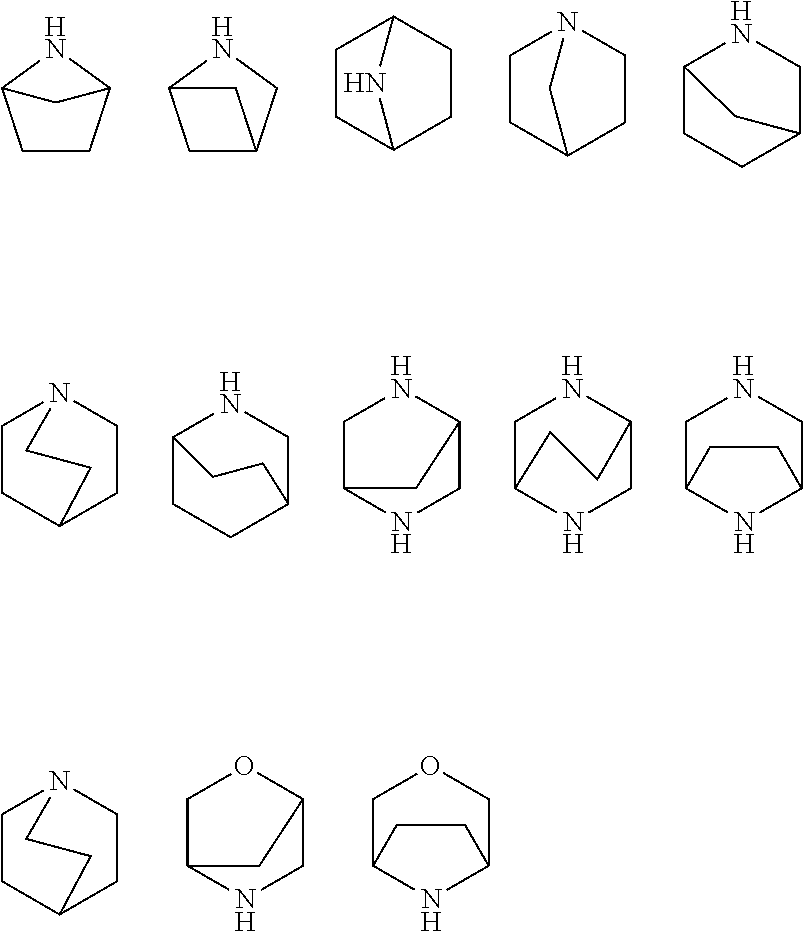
C1C2CNC1C2.C1C2CCC(C1)N2.C1CC2NC1C2.C1C2CCN(C1)C2.C12CCC(CN1)C2.C1CC2CCN1CC2.C12CCC(CN1)CC2.C1C2NCC(N1)C2.C1NC2CNC1CC2.C1NCC2NC1CC2.C1CC2CCN1CC2.C1C2NCC(O1)C2.C1OCC2NC1CC2
